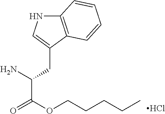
Cl.NC(CC1=CNC2=C1C=CC=C2)C(OCCCCC)=O
